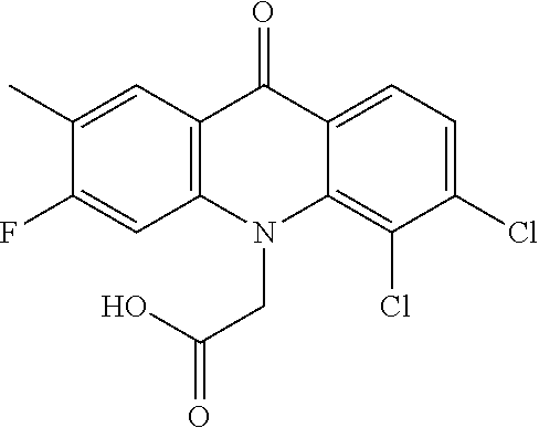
C12=C(N(CC(O)=O)C3=C(Cl)C(Cl)=CC=C3C1=O)C=C(F)C(C)=C2
